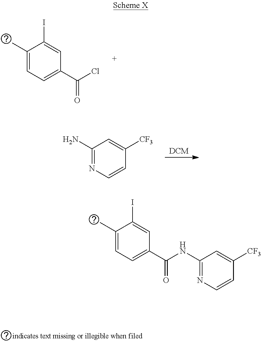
C1(C)=CC=C(C(NC2=NC=CC([CF3])=C2)=O)C=C1I.C1(C)=CC=C(C(Cl)=O)C=C1I.C1(N)=NC=CC([CF3])=C1
